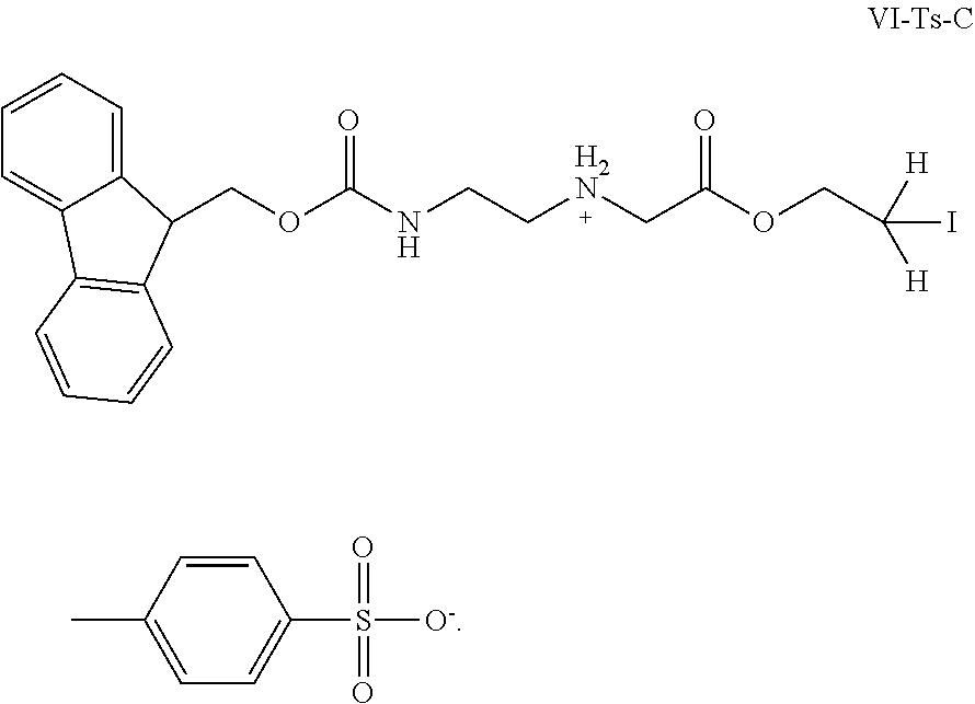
C(OC(NCC[H2N]CC(OCC(I)([H])[H])=O)=O)C1C2=CC=CC=C2C2=C1C=CC=C2.CC1=CC=C(S(=O)(=O)[O-])C=C1
